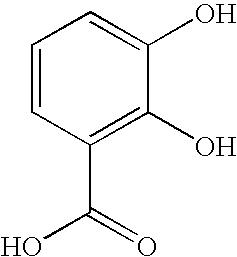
C1=CC(C(=O)O)=C(O)C(O)=C1
